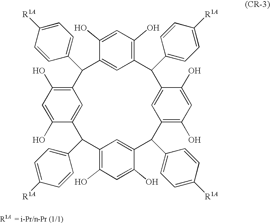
C1(O)=CC(O)=C2C=C1C(C1=CC=C([R1A])C=C1)C1=C(O)C=C(O)C(=C1)C(C1=CC=C([R1A])C=C1)C1=C(O)C=C(O)C(=C1)C(C1=CC=C([R1A])C=C1)C1=C(O)C=C(O)C(=C1)C2C1=CC=C([R1A])C=C1
